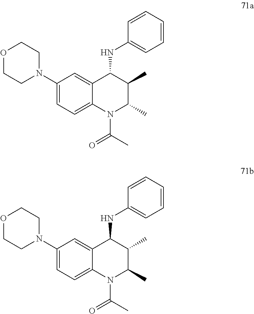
C1(N2CCOCC2)=CC=C2C(=C1)C(NC1=CC=CC=C1)C(C)C(C)N2C(=O)C.C1(N2CCOCC2)=CC=C2C(=C1)C(NC1=CC=CC=C1)C(C)C(C)N2C(=O)C
